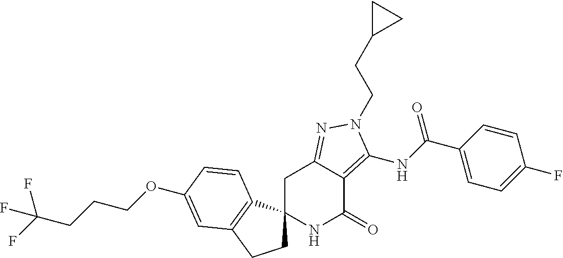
C1C2(C3=C(C1)C=C(OCCCC(F)(F)F)C=C3)NC(=O)C1=C(NC(C3=CC=C(F)C=C3)=O)N(CCC3CC3)N=C1C2
